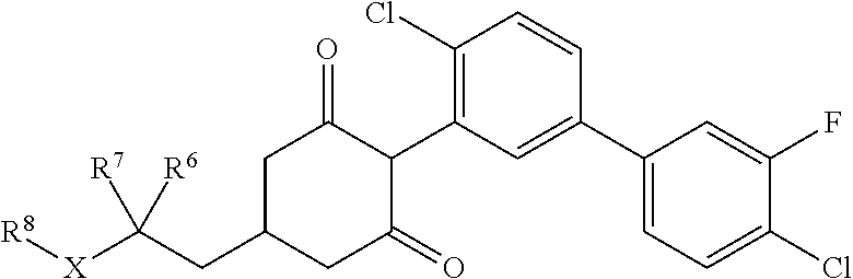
C1C(CC([X][R8])([R7])[R6])CC(=O)C(C2=C(Cl)C=CC(C3=CC=C(Cl)C(F)=C3)=C2)C1=O
